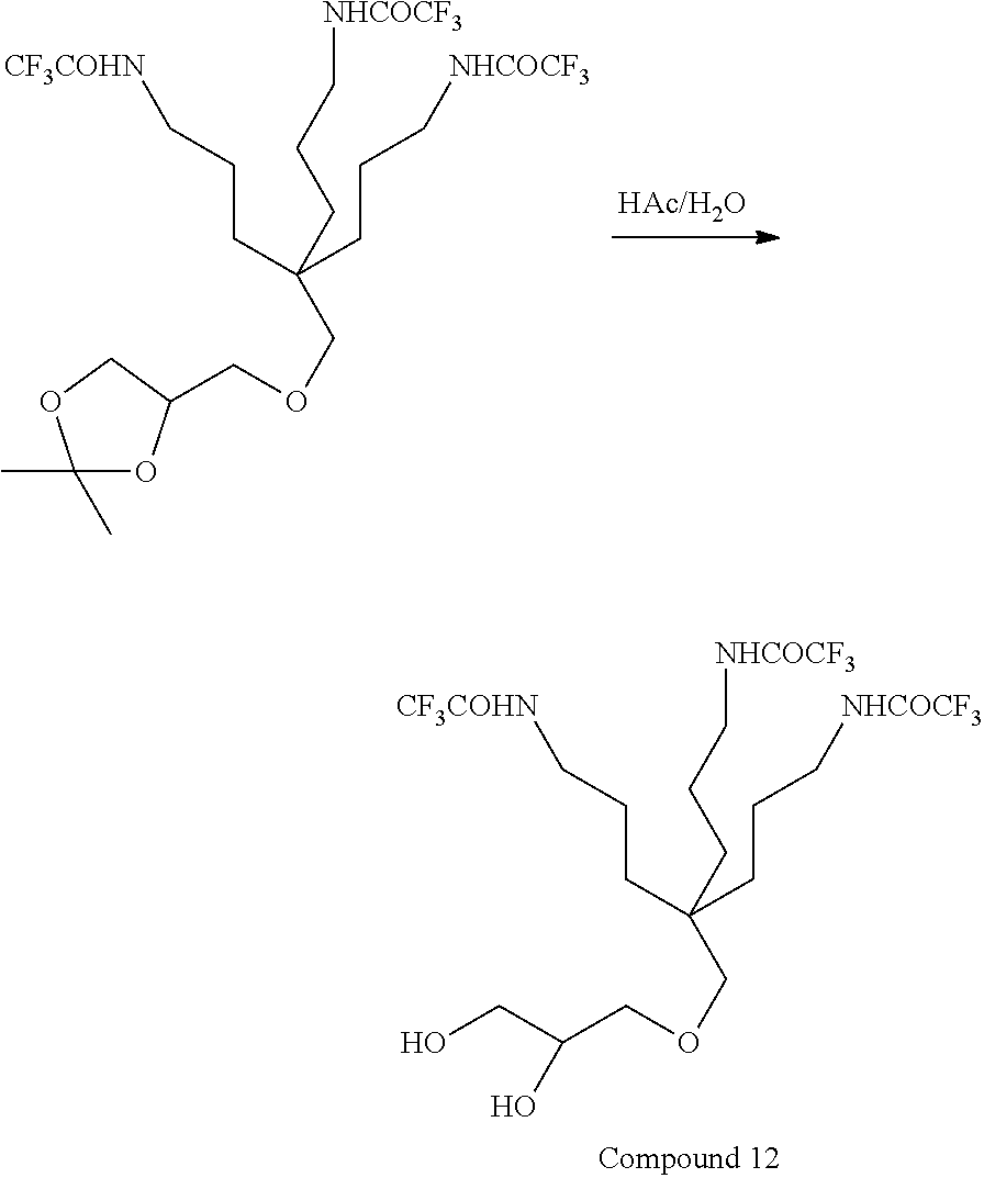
C(CCC(CCC[NHCOCF3])(CCC[NHCOCF3])COCC1OC(C)(C)OC1)[CF3COHN].C(CCC(CCC[NHCOCF3])(CCC[NHCOCF3])COCC(CO)O)[CF3COHN]
